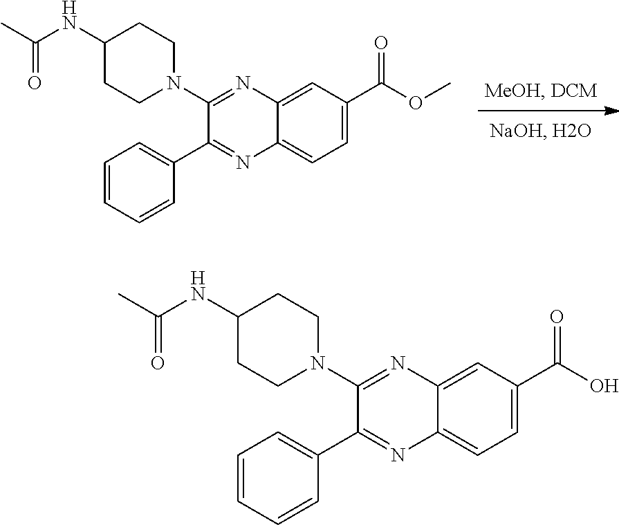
C1(N2CCC(NC(C)=O)CC2)=NC2=CC(C(OC)=O)=CC=C2N=C1C1=CC=CC=C1.C1(N2CCC(NC(C)=O)CC2)=NC2=CC(C(O)=O)=CC=C2N=C1C1=CC=CC=C1
